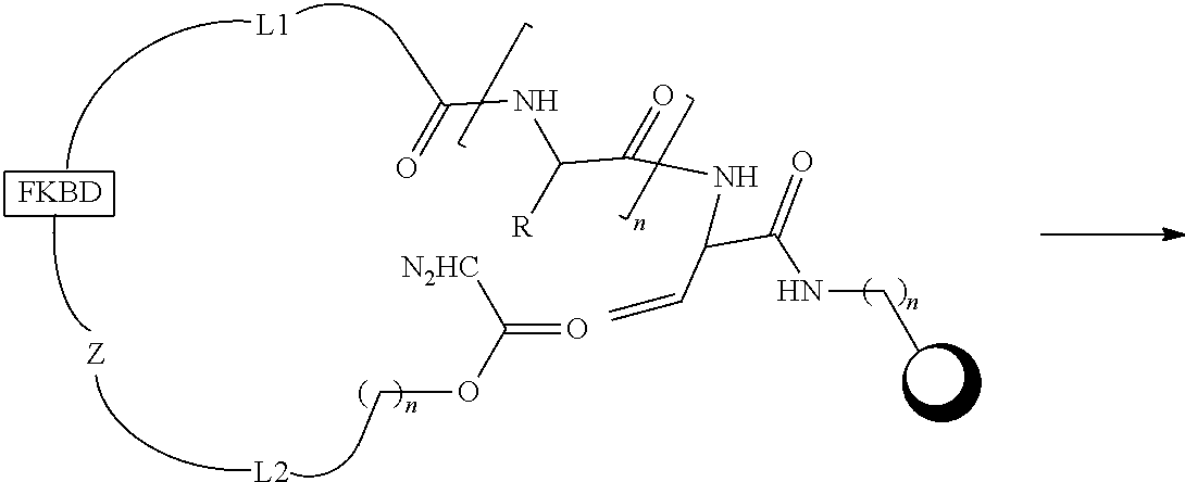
[L1].[L2].C(C)OC([N2HC])=O.[FKBD].N(C(C(=O)NC(C(NCC)=O)C=C)[R])C(=O)C
